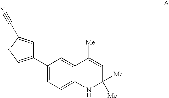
C1(C2=CSC(C#N)=C2)=CC=C2C(=C1)C([Me])=CC([Me])([Me])N2
